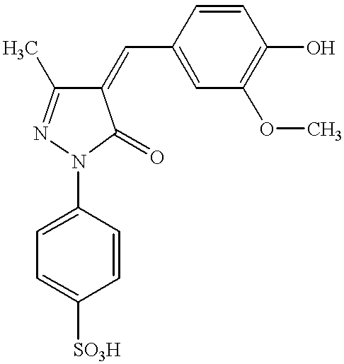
C1(=CC2=CC(OC)=C(O)C=C2)C(C)=NN(C2=CC=C([SO3H])C=C2)C1=O
